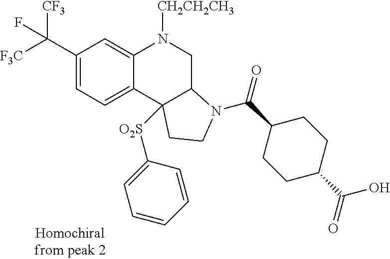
C1(C([F3C])([CF3])F)=CC=C2C(=C1)N([CH2CH2CH3])CC1C2([O2S]C2=CC=CC=C2)CCN1C(=O)C1CCC(C(=O)O)CC1
